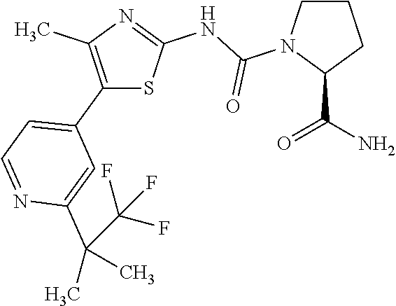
C1CN(C(NC2=NC(C)=C(C3=CC=NC(C(C)(C(F)(F)F)C)=C3)S2)=O)C(C(N)=O)C1
